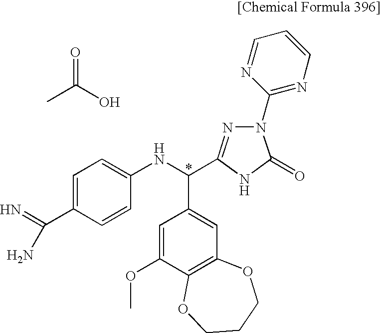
CC(O)=O.C1=C(C(=N)N)C=CC(NC(C2=CC3=C(C(OC)=C2)OCCCO3)C2=NN(C3=NC=CC=N3)C(=O)N2)=C1
